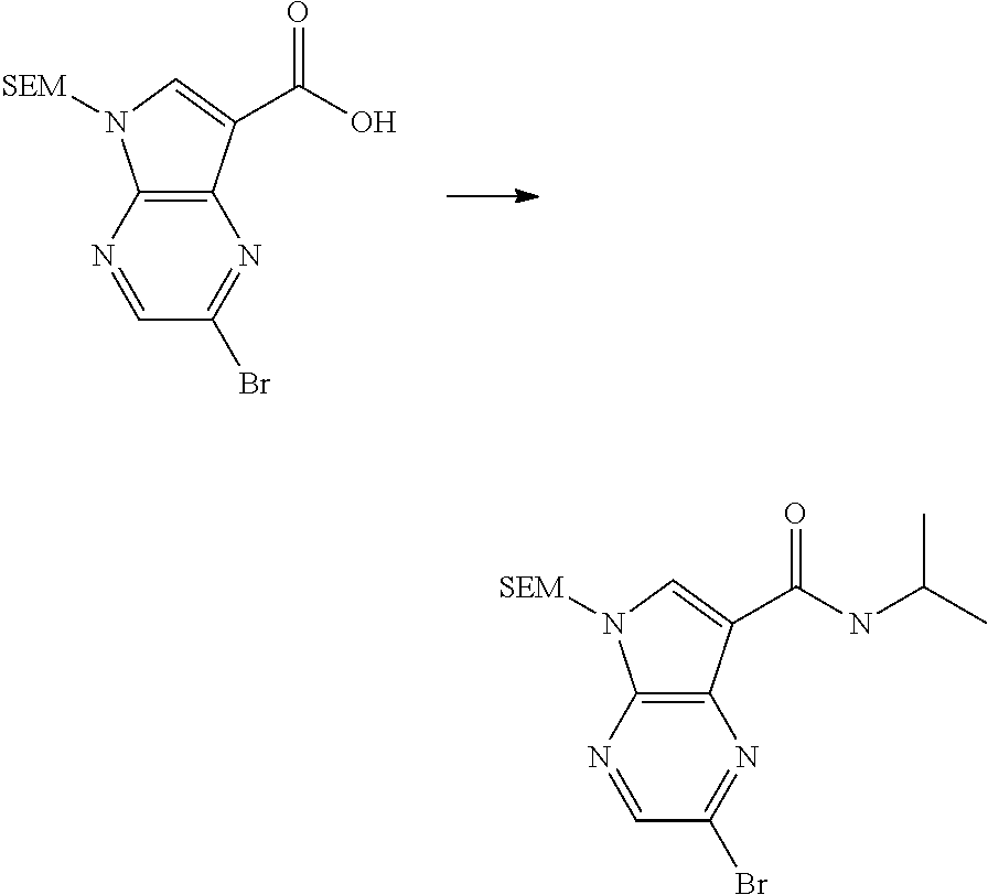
C12=C(N=CC(Br)=N1)N([SEM])C=C2C(O)=O.C12=C(N=CC(Br)=N1)N([SEM])C=C2C(NC(C)C)=O
